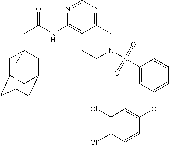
C1C2CC3CC(CC1(CC(=O)NC1=C4C(=NC=N1)CN(S(C1=CC(OC5=CC(Cl)=C(Cl)C=C5)=CC=C1)(=O)=O)CC4)C3)C2
